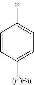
C1(C)=CC=C([(n)Bu])C=C1
